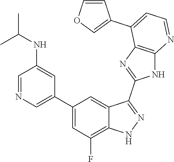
C1=NC=C(C2=CC(F)=C3C(=C2)C(C2=NC4=C(N2)N=CC=C4C2=COC=C2)=NN3)C=C1NC(C)C
